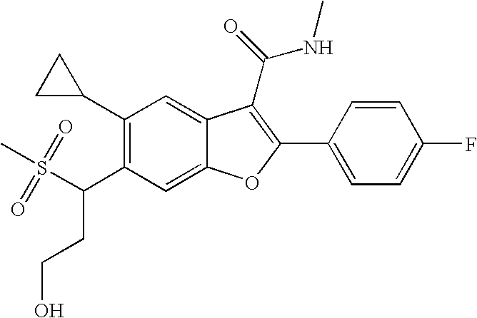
C1(C2CC2)=C(C(S(C)(=O)=O)CCO)C=C2C(=C1)C(C(=O)NC)=C(C1=CC=C(F)C=C1)O2
